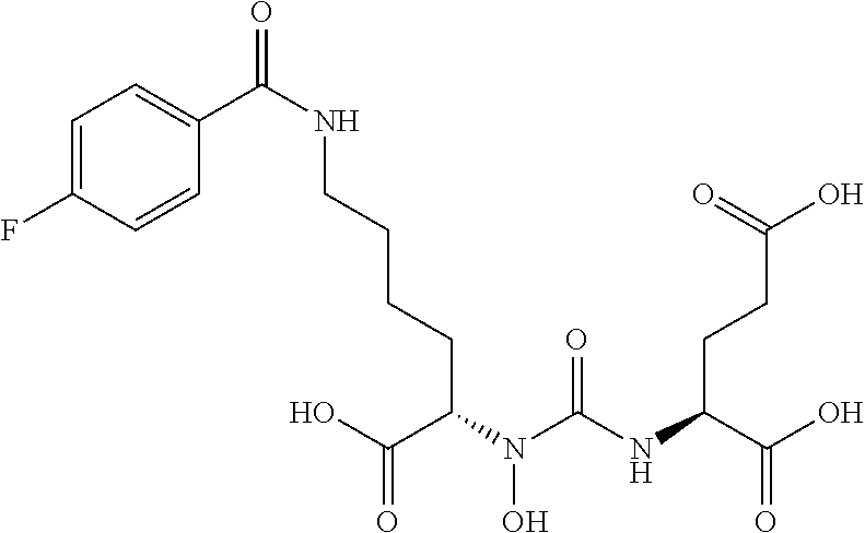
OC(C(N(C(NC(C(O)=O)CCC(=O)O)=O)O)CCCCNC(C1=CC=C(F)C=C1)=O)=O
